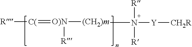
[O)N]([(CH2)m]N([R])([R])[Y][CH2R])([R])=[C(][R]
